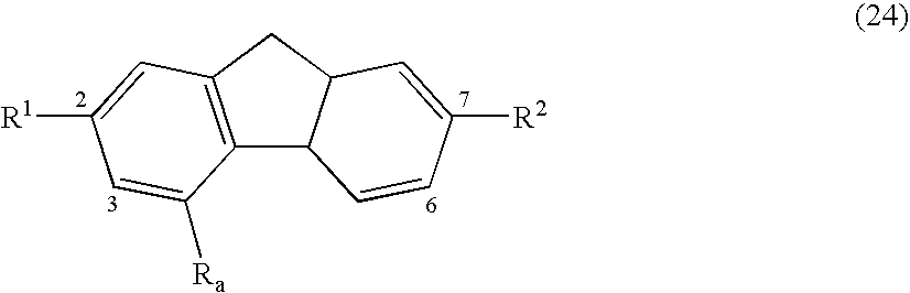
C12=C(CC3C1C=CC([R2])=C3)C=C([R1])C=C2[Ra]
